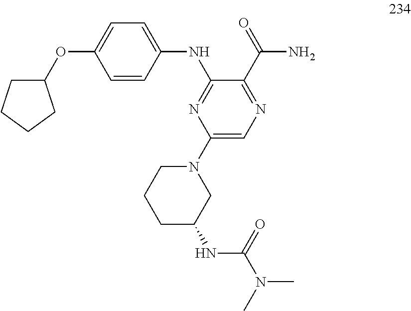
C1=CC(NC2=NC(N3CCCC(NC(N(C)C)=O)C3)=CN=C2C(N)=O)=CC=C1OC1CCCC1
